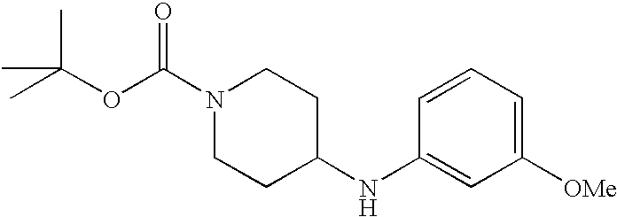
N1(C(OC(C)(C)C)=O)CCC(NC2=CC([OMe])=CC=C2)CC1
